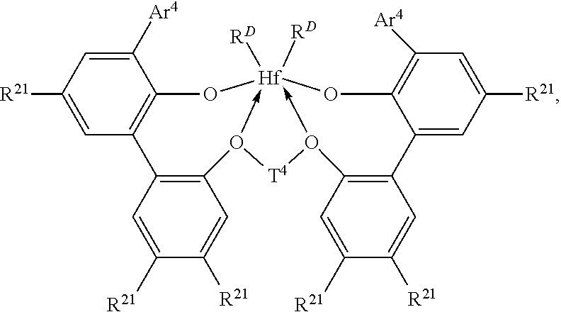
[R21]C1=CC2=C(C([Ar4])=C1)O[Hf]13([RD])([RD])-O(C4=C2C=C([R21])C([R21])=C4)[T4]O->1C1=C(C2=CC([R21])=CC([Ar4])=C2O3)C=C([R21])C([R21])=C1
